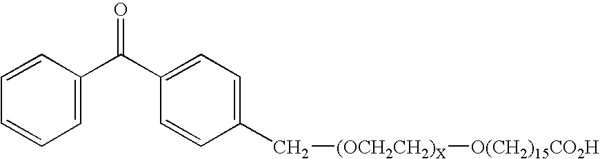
C1=C(C(C2=CC=C(C[(OCH2CH2)X][O(CH2)15CO2H])C=C2)=O)C=CC=C1
